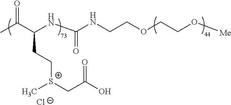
CC(C(NC(=O)NCCOCCO[Me])CC[S+](CC(O)=O)C)=O.[Cl-]
